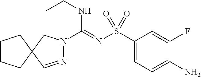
C1(S(N=C(NCC)N2N=CC3(C2)CCCC3)(=O)=O)=CC=C(N)C(F)=C1
